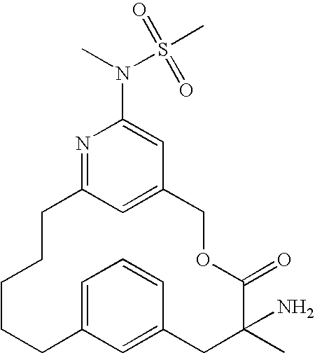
C12=CC(=NC(N(C)S(C)(=O)=O)=C1)CCCCCC1=CC=CC(=C1)CC(N)(C)C(=O)OC2
